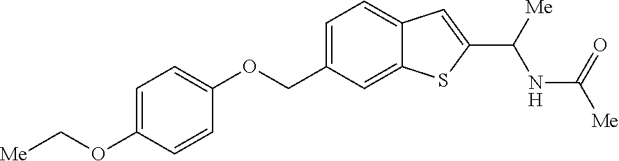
C1=C(COC2=CC=C(OC[Me])C=C2)C=C2C(=C1)C=C(C([Me])NC(=O)[Me])S2
